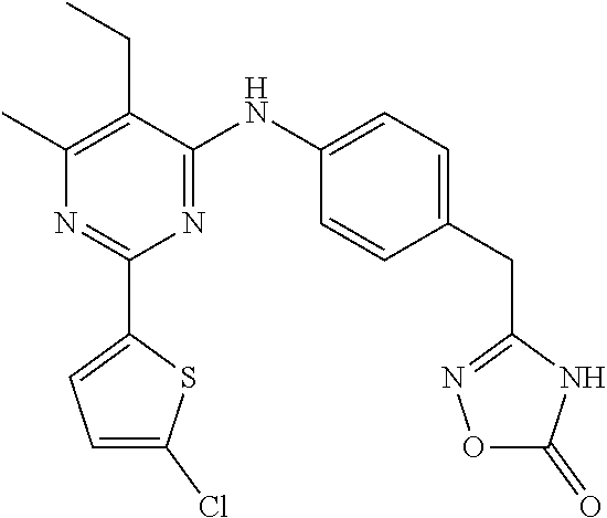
C1(C)=C(CC)C(NC2=CC=C(CC3=NOC(=O)N3)C=C2)=NC(C2=CC=C(Cl)S2)=N1
